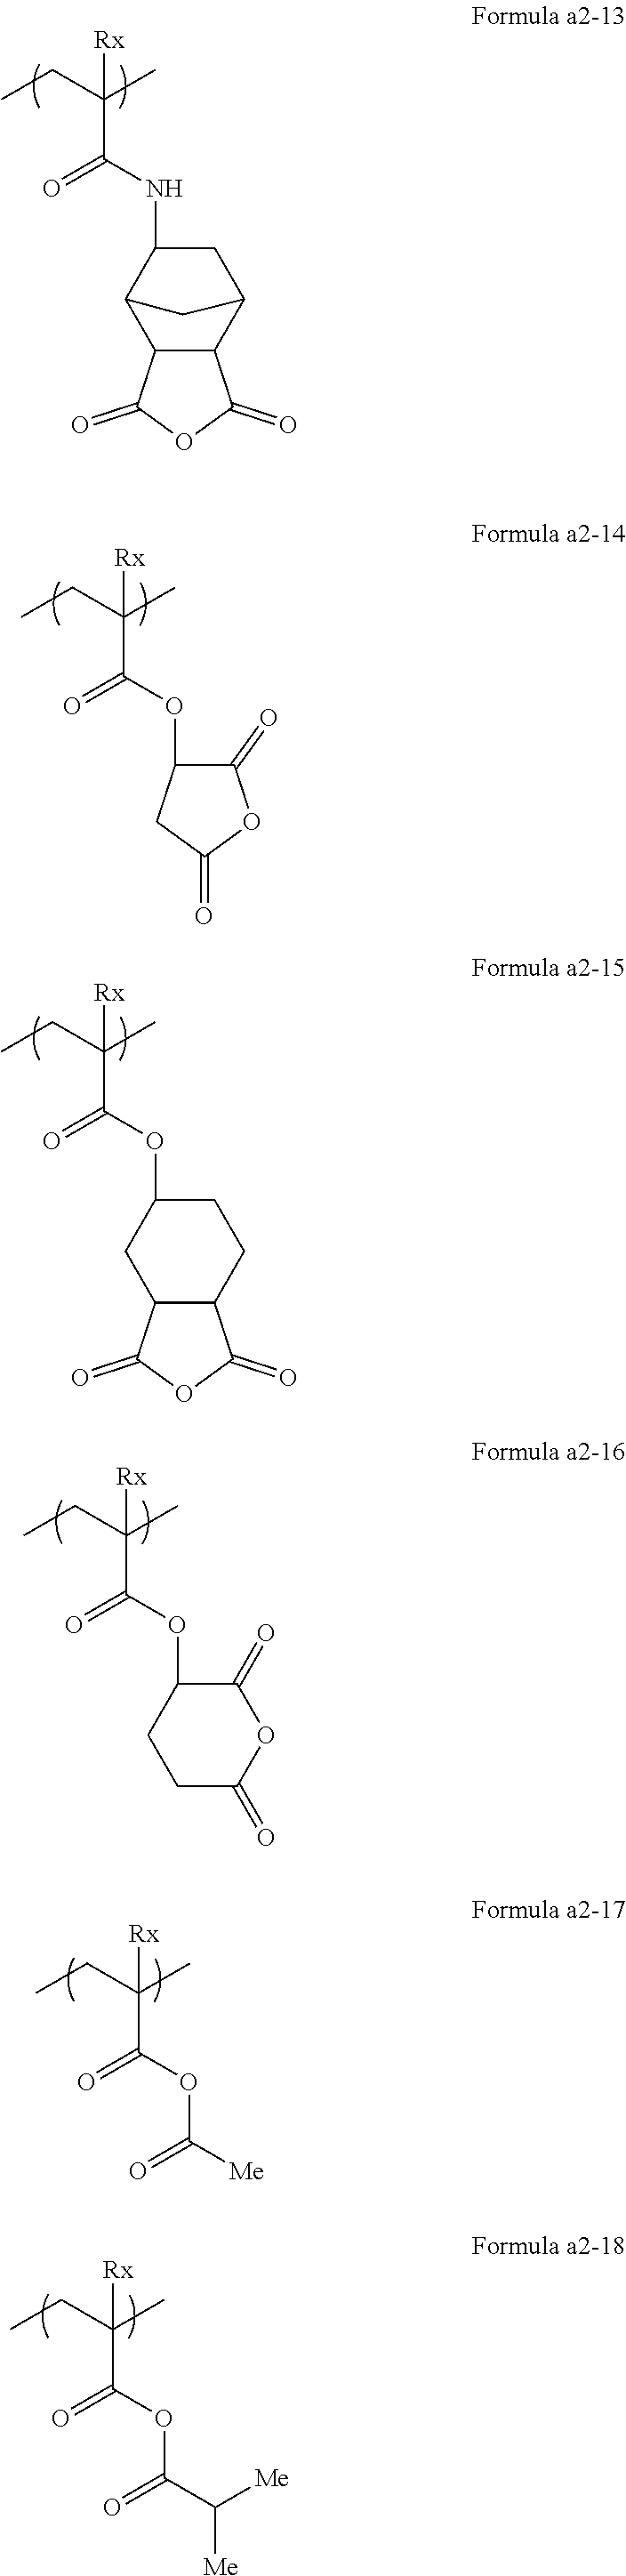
C12C(C(=O)OC1=O)C1C(NC(C(CC)(C)[Rx])=O)CC2C1.C12C(C(=O)OC1=O)CC(OC(C(CC)(C)[Rx])=O)CC2.C1(=O)CCC(OC(C(CC)(C)[Rx])=O)C(=O)O1.C(OC(C(CC)(C)[Rx])=O)([Me])=O.C(OC(C(CC)(C)[Rx])=O)(C([Me])[Me])=O.O(C(C(CC)(C)[Rx])=O)C1C(=O)OC(=O)C1
